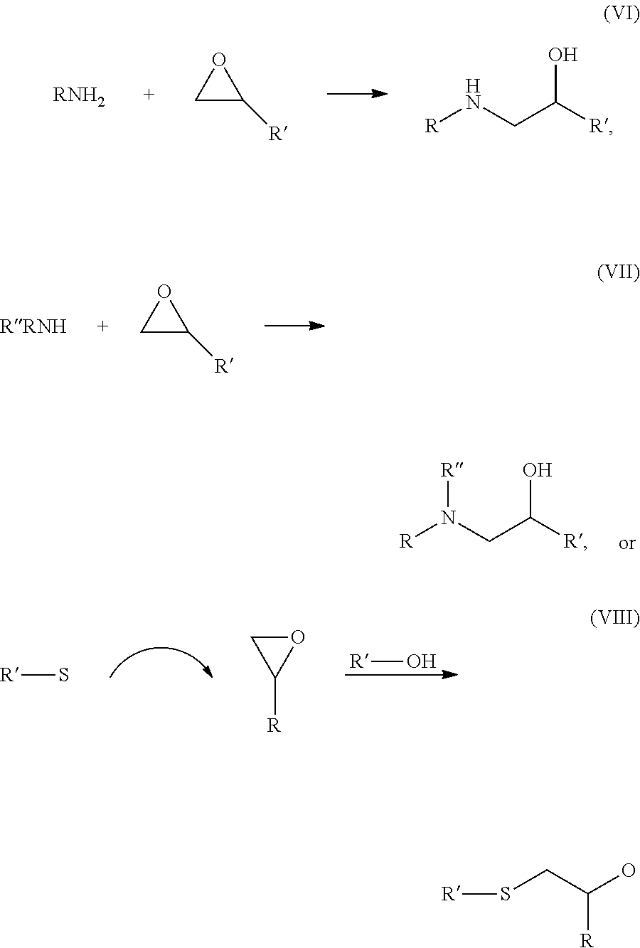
[RNH2].C1C([R])O1.[R]NCC([R])O.[RRNH].C1C([R])O1.[R]N(CC([R])O)[R].[R]O.[R]S.O1CC1[R].[R]SCC(O)[R]
